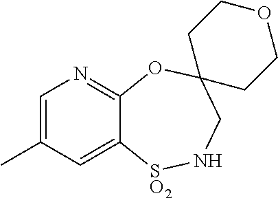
C1=C(C)C=C2C(=N1)OC1(CN[SO2]2)CCOCC1
